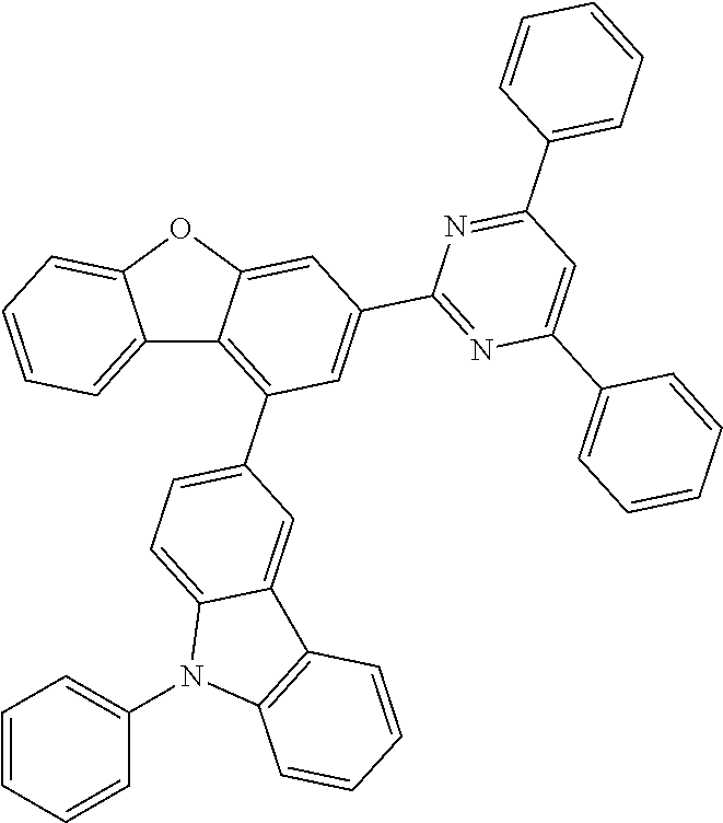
C12=CC=CC=C1OC1=CC(C3=NC(C4=CC=CC=C4)=CC(C4=CC=CC=C4)=N3)=CC(C3=CC=C4C(=C3)C3=C(N4C4=CC=CC=C4)C=CC=C3)=C21
